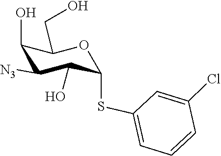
C1(O)C(SC2=CC=CC(Cl)=C2)OC(CO)C(O)C1[N3]
